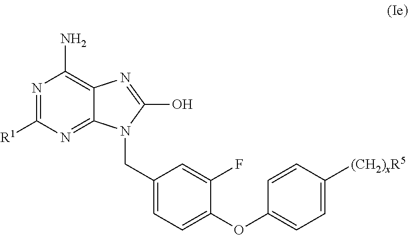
N1=C([R1])N=C2C(=C1N)N=C(O)N2CC1=CC=C(OC2=CC=C([(CH2)xR5])C=C2)C(F)=C1
